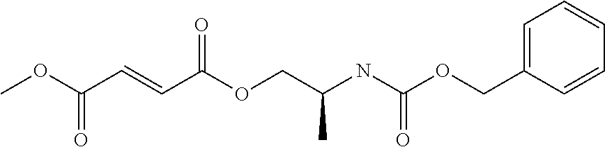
C1=CC=CC=C1COC(NC(COC(C=CC(OC)=O)=O)C)=O
